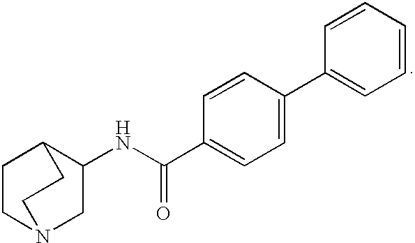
C1CN2CC(NC(C3=CC=C(C4=CC=CC=C4)C=C3)=O)C1CC2
